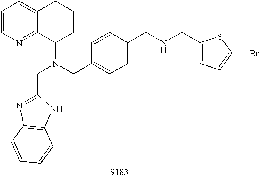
C1=CN=C2C(=C1)CCCC2N(CC1=CC=C(CNCC2=CC=C(Br)S2)C=C1)CC1=NC2=C(N1)C=CC=C2
